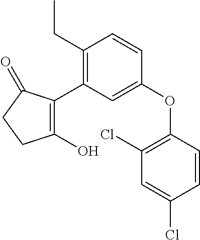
C1(O)=C(C2=C(CC)C=CC(OC3=C(Cl)C=C(Cl)C=C3)=C2)C(=O)CC1
